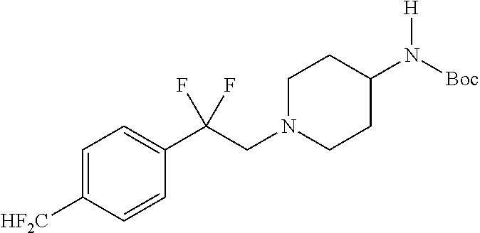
C1=C([HF2C])C=CC(C(CN2CCC(N([Boc])[H])CC2)(F)F)=C1
